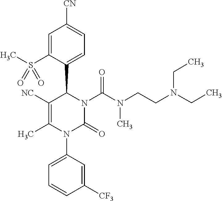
C1=C(S(C)(=O)=O)C(C2N(C(N(C)CCN(CC)CC)=O)C(=O)N(C3=CC=CC([CF3])=C3)C(C)=C2[NC])=CC=C1[CN]
